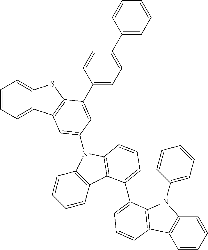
C1=CC=C2C(=C1)SC1=C2C=C(N2C3=C(C=CC=C3)C3=C2C=CC=C3C2=CC=CC3=C2N(C2=CC=CC=C2)C2=C3C=CC=C2)C=C1C1=CC=C(C2=CC=CC=C2)C=C1
